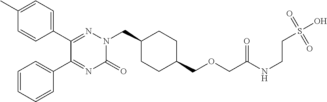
C1(C2=NN(CC3CCC(COCC(NCCS(O)(=O)=O)=O)CC3)C(=O)N=C2C2=CC=CC=C2)=CC=C(C)C=C1
